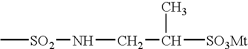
C[SO2]NCC([SO3Mt])C
